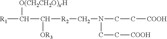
[O(CH2CH2O)xH]C([R1])C([R2]CN(CC[COOH])CC[COOH])[OR3]
